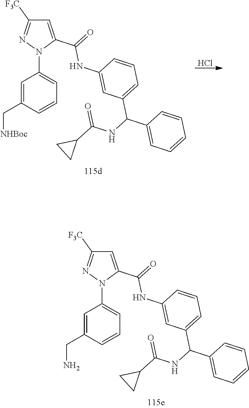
C1=CC=CC=C1C(C1=CC=CC(NC(C2=CC([F3C])=NN2C2=CC=CC(CN)=C2)=O)=C1)NC(C1CC1)=O.Cl.C1=CC=CC=C1C(C1=CC=CC(NC(C2=CC([F3C])=NN2C2=CC=CC(C[NHBoc])=C2)=O)=C1)NC(C1CC1)=O
